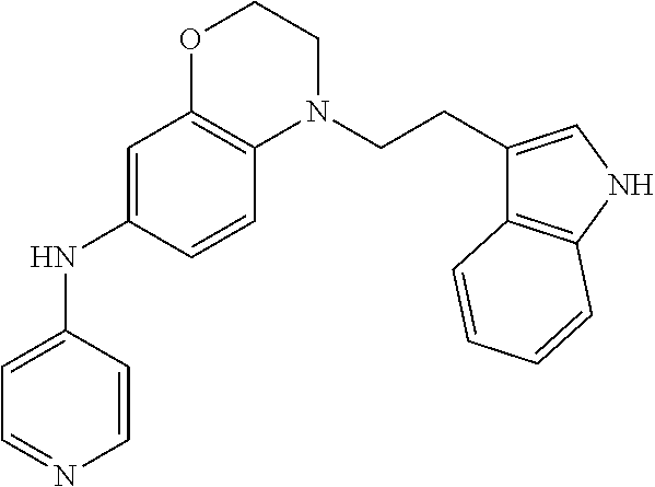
C1=NC=CC(NC2=CC3=C(C=C2)N(CCC2=CNC4=C2C=CC=C4)CCO3)=C1
